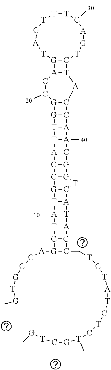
C12[G]([T]C3[G]1[T]1[A]3[T]3[A]1(C)[T]C1[G]([A]CC[G][T][G]C)C(C[T]C[T][A][T]C[T]C[T]([G]C[T][G]C)C)[G]1[A]3)[G]1C2[A][T]2[A](C)(C1)[A]1[T]2[G]2C1C1[G]2C(C)C[A]2[T]([A]1)C1[G]2[T][A][G][T][T][T]C(C)[A][G][T]1
